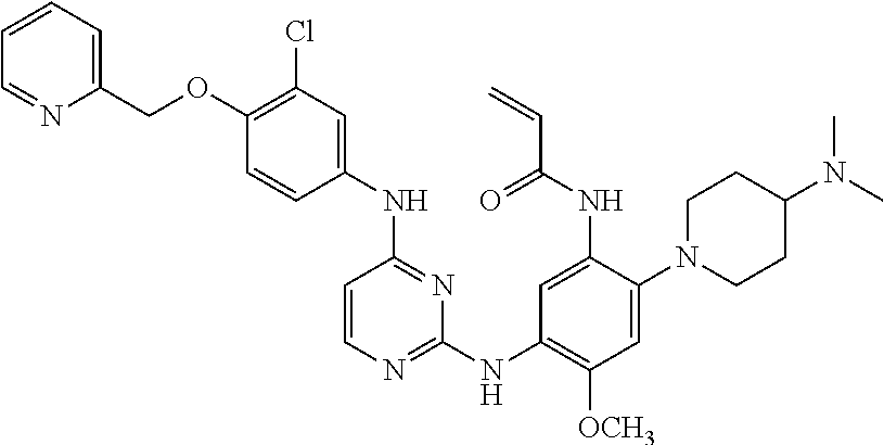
C1=C(N2CCC(N(C)C)CC2)C(NC(C=C)=O)=CC(NC2=NC=CC(NC3=CC(Cl)=C(OCC4=CC=CC=N4)C=C3)=N2)=C1[OCH3]
